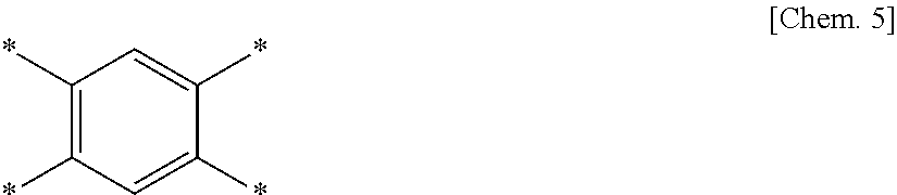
C1(*)=C(*)C=C(*)C(*)=C1
